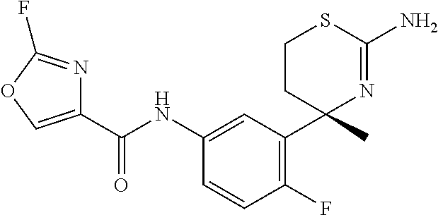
C1(C(NC2=CC(C3(C)N=C(N)SCC3)=C(F)C=C2)=O)=COC(F)=N1
